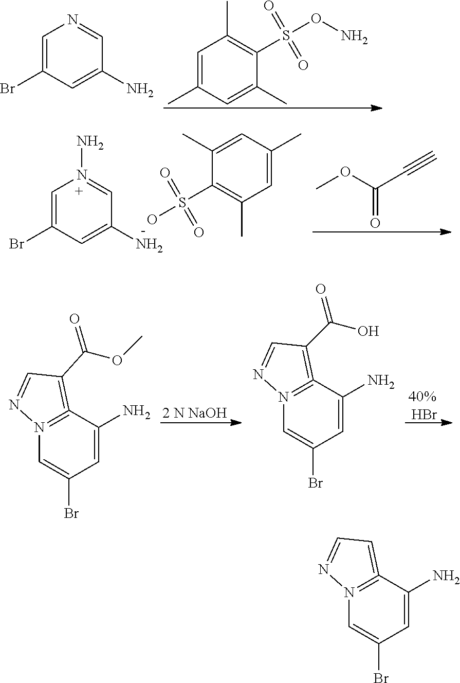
C1=C(C)C=C(C)C(S(ON)(=O)=O)=C1C.C1=C(Br)C=C(N)C=N1.C1=C(Br)C=C(N)C=N1N.C1=C(C)C=C(C)C(S(=O)(=O)[O-])=C1C.COC(C#C)=O.[2 N NaOH].[40% HBr].C1=C(N)C2=N(C=C1Br)N=CC=2C(OC)=O.C1=C(N)C2=N(C=C1Br)N=CC=2C(O)=O.C1=C(N)C2=N(C=C1Br)N=CC=2
